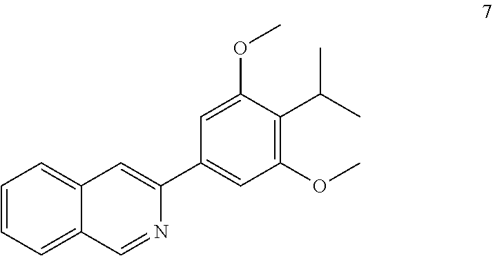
C1=CC=C2C(=C1)C=C(C1=CC(OC)=C(C(C)C)C(OC)=C1)N=C2
